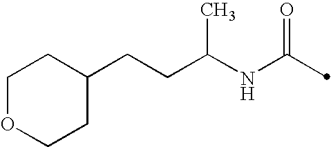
C(NC(=O)C)(CCC1CCOCC1)C
